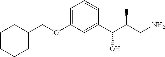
C1(COC2=CC=CC(C(C(CN)C)O)=C2)CCCCC1
